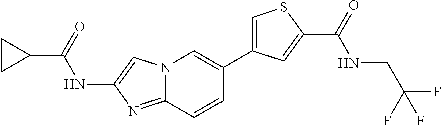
C1(C(=O)NC2=CN3C(=N2)C=CC(C2=CSC(C(=O)NCC(F)(F)F)=C2)=C3)CC1
